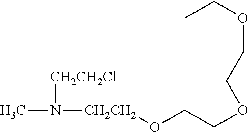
CN([CH2CH2]OCCOCCOCC)[CH2CH2Cl]
